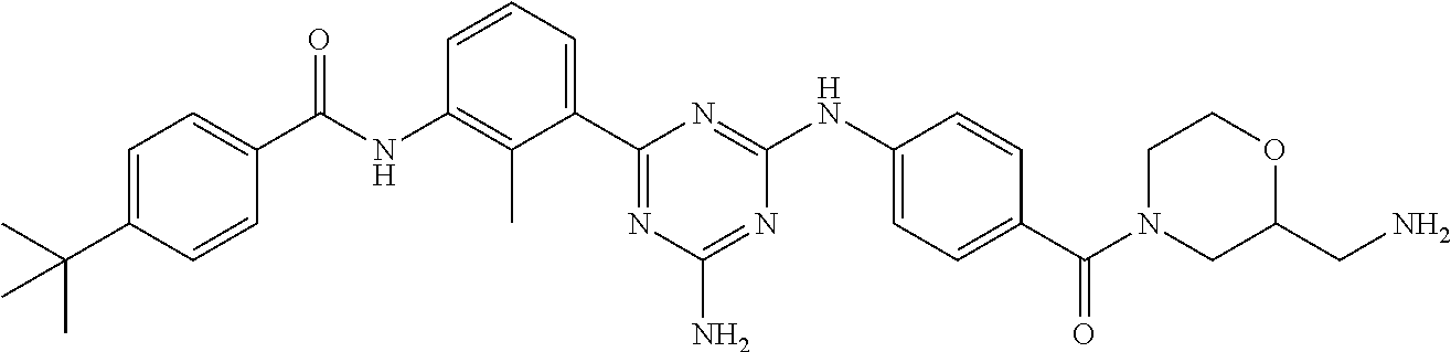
N(C1=C(C)C(C2=NC(N)=NC(NC3=CC=C(C(N4CC(CN)OCC4)=O)C=C3)=N2)=CC=C1)C(=O)C1=CC=C(C(C)(C)C)C=C1
